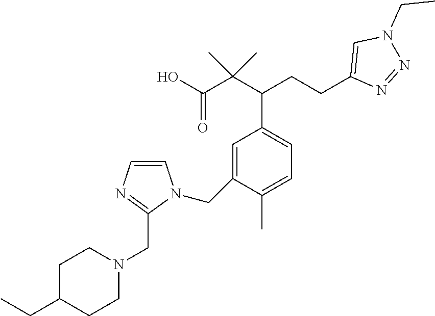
C1=C(CN2C=CN=C2CN2CCC(CC)CC2)C(C)=CC=C1C(CCC1=CN(CC)N=N1)C(C(O)=O)(C)C
